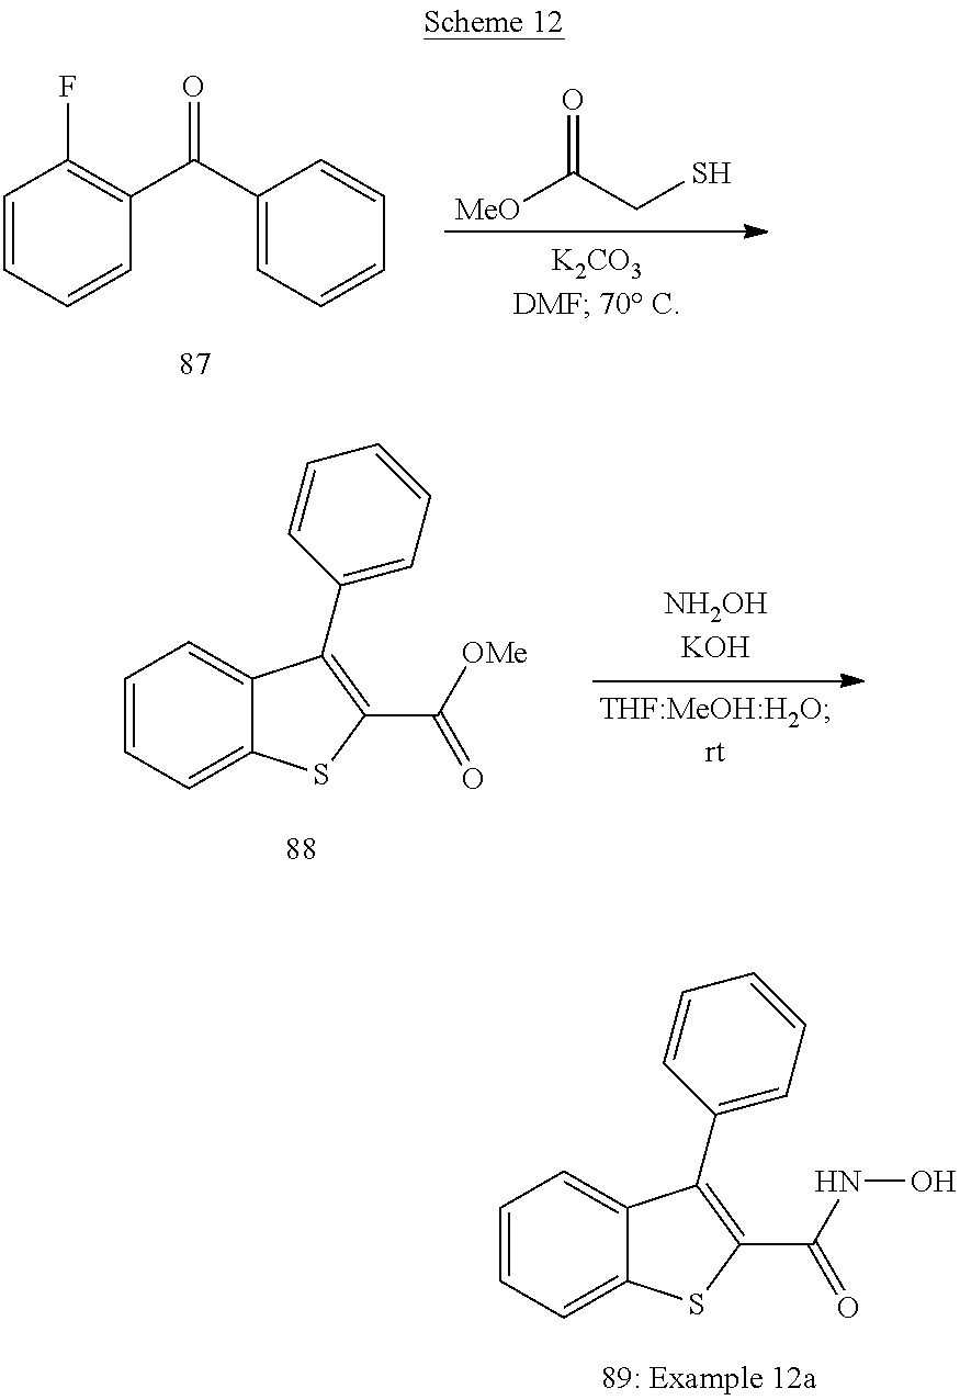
C1=CC=CC(C(C2=CC=CC=C2)=O)=C1F.[MeO]C(CS)=O.C1=CC=C2C(=C1)C(C1=CC=CC=C1)=C(C([OMe])=O)S2.C1=CC=C2C(=C1)C(C1=CC=CC=C1)=C(C(NO)=O)S2
